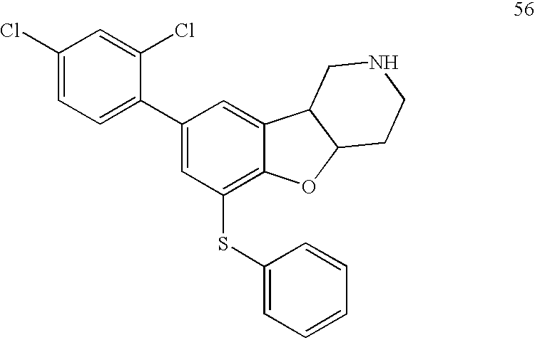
C1(Cl)=CC=C(C2=CC(SC3=CC=CC=C3)=C3C(=C2)C2C(O3)CCNC2)C(Cl)=C1
